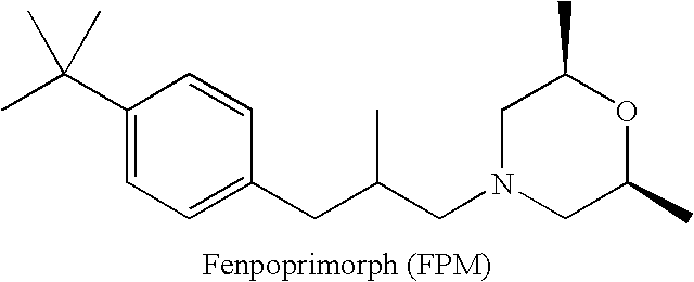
C1(C(C)(C)C)=CC=C(CC(CN2CC(C)OC(C)C2)C)C=C1
